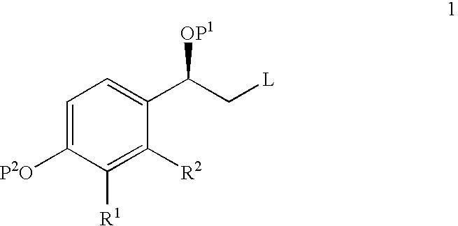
C1=C([P2O])C([R1])=C([R2])C(C(C[L])[OP1])=C1
